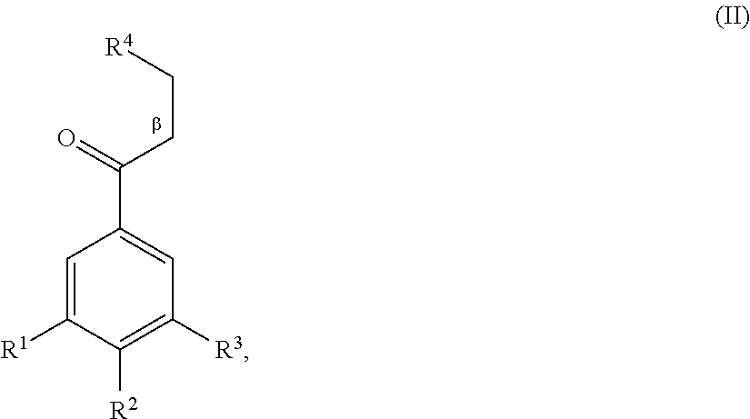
C1=C([R1])C([R2])=C([R3])C=C1C(=O)CC[R4]
